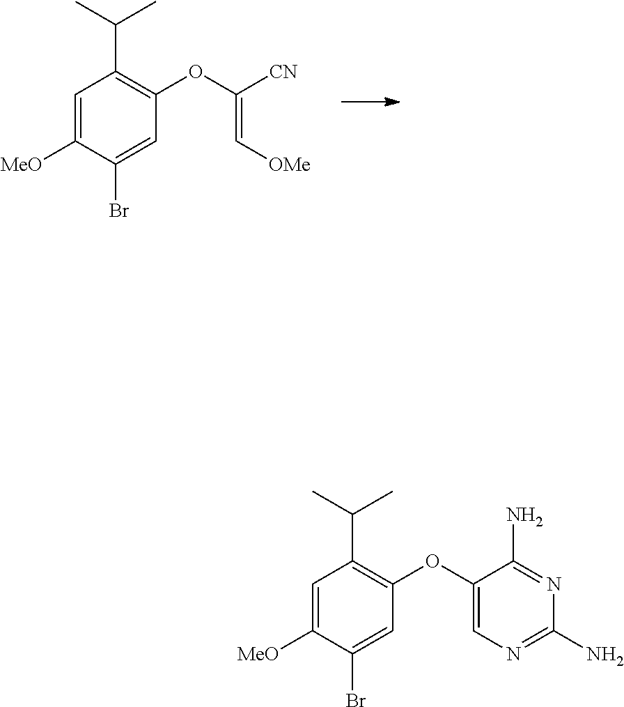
C1=C([MeO])C(Br)=CC(OC([CN])=C[OMe])=C1C(C)C.C1=C([MeO])C(Br)=CC(OC2=CN=C(N)N=C2N)=C1C(C)C
